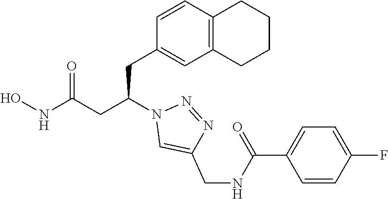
N1=NN(C(CC2=CC3=C(C=C2)CCCC3)CC(NO)=O)C=C1CNC(C1=CC=C(F)C=C1)=O
